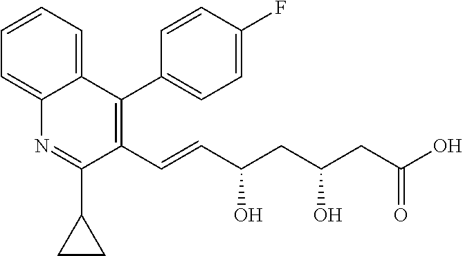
C1=CC=C2C(=C1)N=C(C1CC1)C(C=CC(CC(CC(O)=O)O)O)=C2C1=CC=C(F)C=C1
